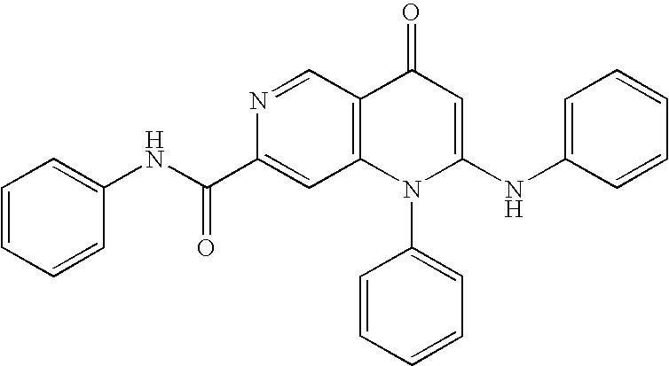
C1=CC(NC(C2=CC3=C(C=N2)C(=O)C=C(NC2=CC=CC=C2)N3C2=CC=CC=C2)=O)=CC=C1
